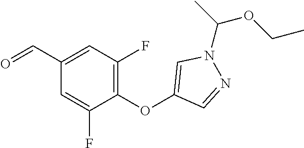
C1=C(F)C(OC2=CN(C(C)OCC)N=C2)=C(F)C=C1C=O
